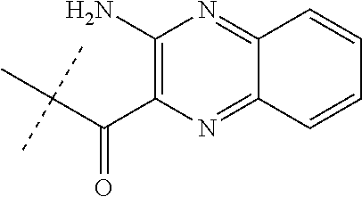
C(C(C)(C)C)(C1=C(N)N=C2C(=N1)C=CC=C2)=O
